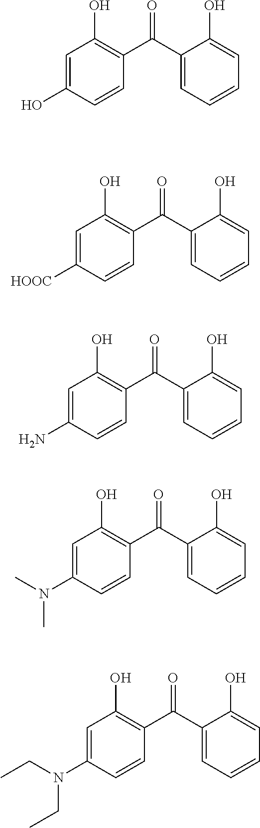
O=C(C1=CC=CC=C1O)C1=C(O)C=C(O)C=C1.O=C(C1=CC=CC=C1O)C1=C(O)C=C([HOOC])C=C1.O=C(C1=CC=CC=C1O)C1=C(O)C=C(N)C=C1.O=C(C1=CC=CC=C1O)C1=C(O)C=C(N(C)C)C=C1.O=C(C1=CC=CC=C1O)C1=C(O)C=C(N(CC)CC)C=C1
